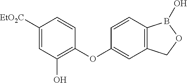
C1([EtO2C])=CC(O)=C(OC2=CC3=C(C=C2)B(O)OC3)C=C1
